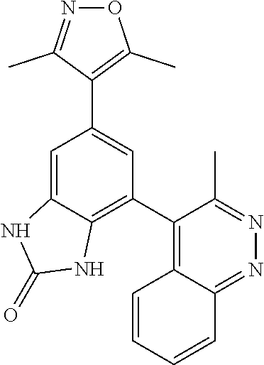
C1(C2=C3C(=NN=C2C)C=CC=C3)=C2C(=CC(C3=C(C)ON=C3C)=C1)NC(=O)N2
